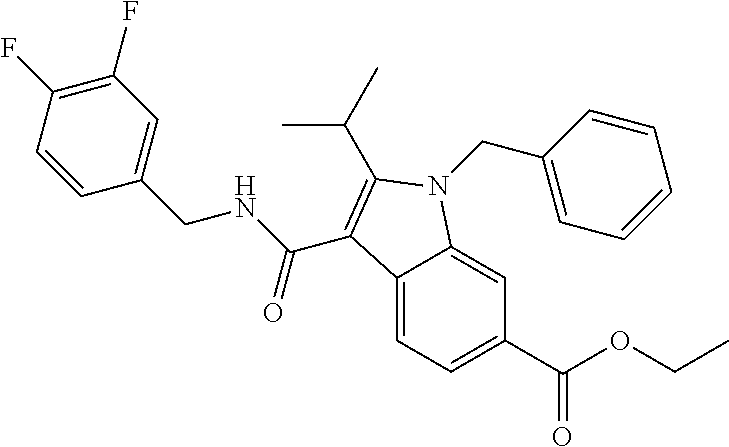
C12=CC=C(C(OCC)=O)C=C1N(CC1=CC=CC=C1)C(C(C)C)=C2C(NCC1=CC(F)=C(F)C=C1)=O
